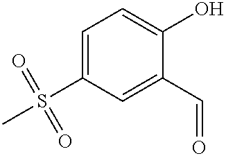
C1=C(S(C)(=O)=O)C=C(C=O)C(O)=C1
